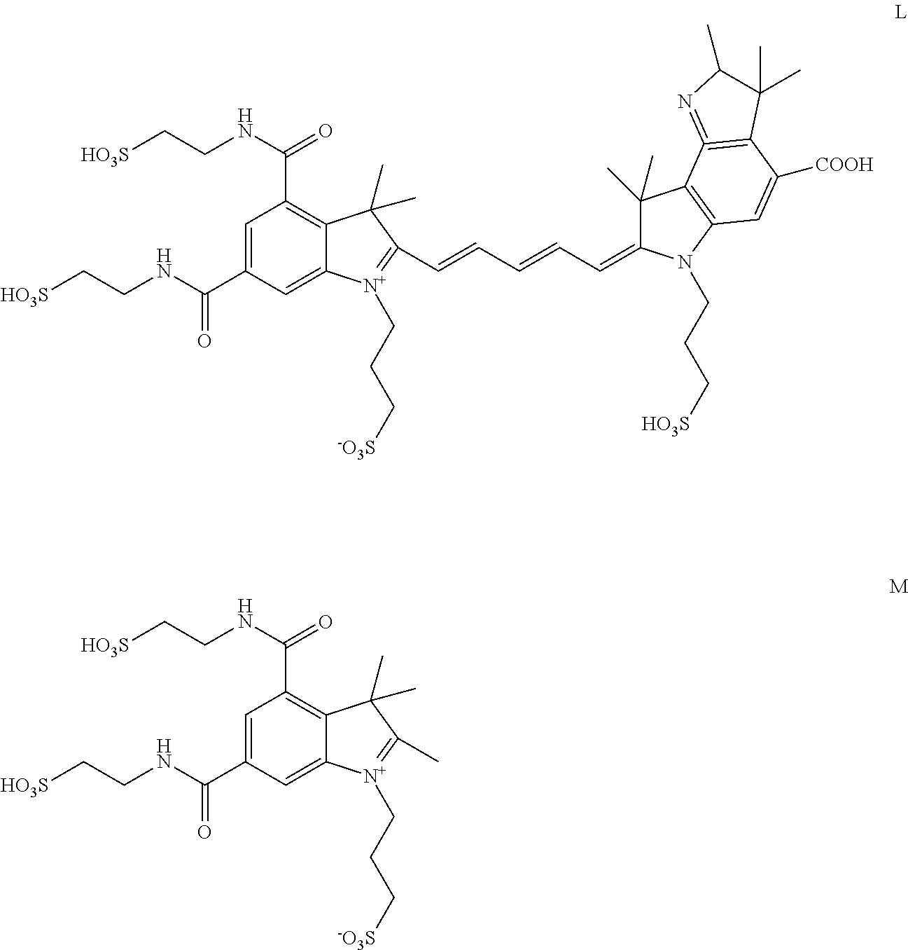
C1=C(C(NCC[HO3S])=O)C=C2C(=C1C(NCC[HO3S])=O)C(C)(C)C(C=CC=CC=C1C(C)(C)C3=C(N1CCC[HO3S])C=C([COOH])C1=C3=NC(C)C1(C)C)=[N+]2CCC[-O3S].C1=C(C(NCC[HO3S])=O)C=C2C(=C1C(NCC[HO3S])=O)C(C)(C)C(C)=[N+]2CCC[-O3S]
